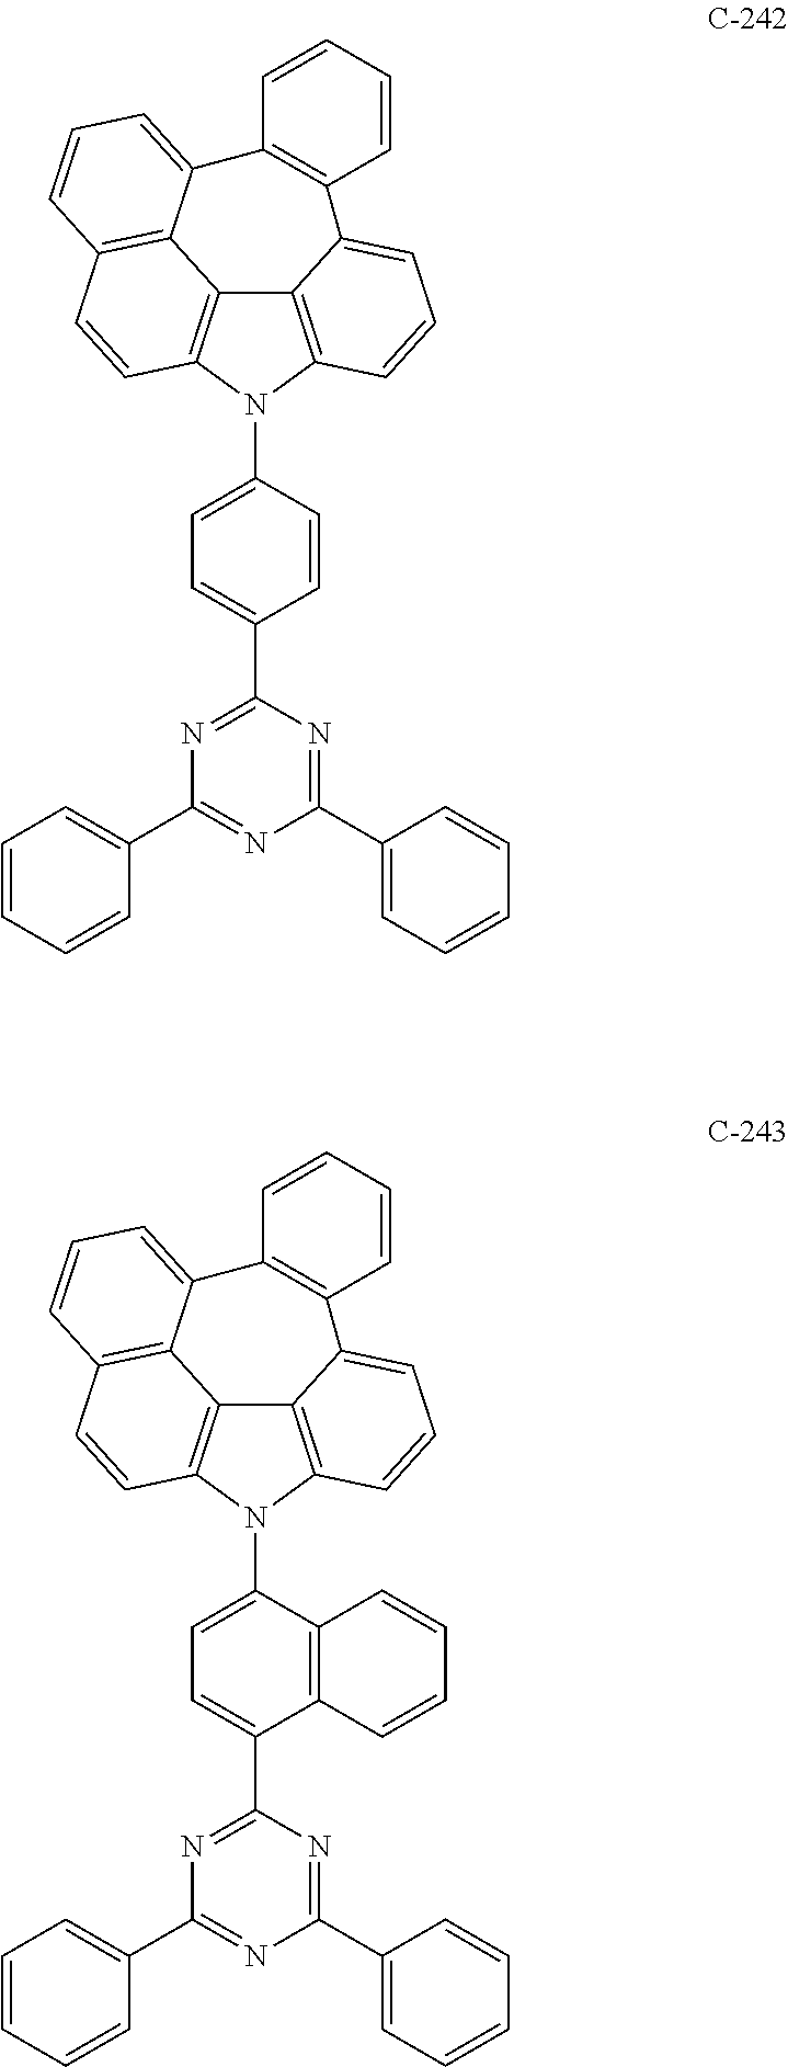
C12=C3N(C4=CC=C(C5=NC(C6=CC=CC=C6)=NC(C6=CC=CC=C6)=N5)C=C4)C4=C1C1=C(C=C4)C=CC=C1C1=C(C2=CC=C3)C=CC=C1.C12=C3N(C4=CC=C(C5=NC(C6=CC=CC=C6)=NC(C6=CC=CC=C6)=N5)C5=C4C=CC=C5)C4=C1C1=C(C=C4)C=CC=C1C1=C(C2=CC=C3)C=CC=C1
